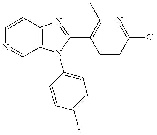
C1=CC2=C(C=N1)N(C1=CC=C(F)C=C1)C(C1=C(C)N=C(Cl)C=C1)=N2
